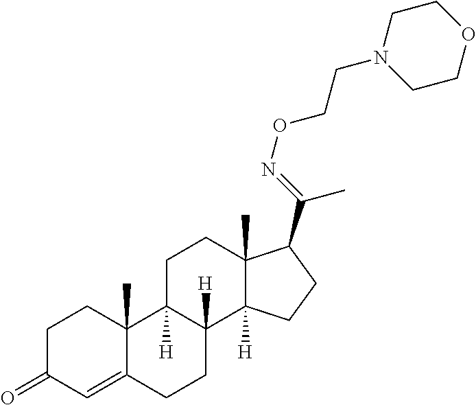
C1C(=O)C=C2C(C)(C1)C1([H])C([H])(CC2)C2([H])C(C)(CC1)C(C(=NOCCN1CCOCC1)C)CC2
